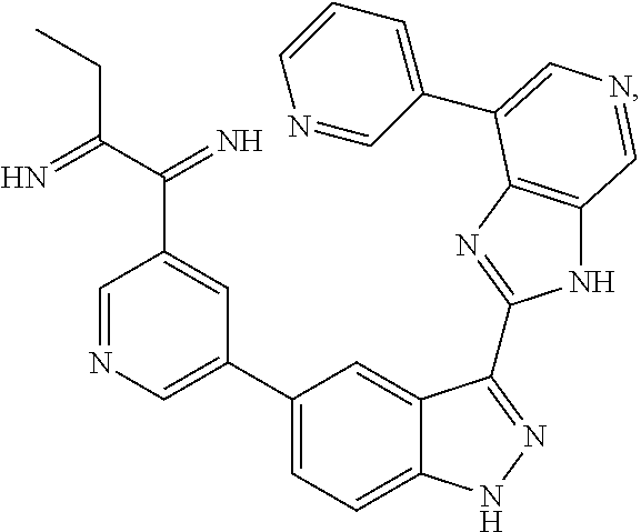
C1(C2=CC=C3C(=C2)C(C2=NC4=C(N2)C=NC=C4C2=CC=CN=C2)=NN3)=CN=CC(C(C(CC)=N)=N)=C1
